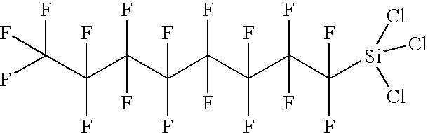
[Si](Cl)(Cl)(Cl)C(F)(F)C(F)(C(C(C(C(C(C(F)(F)F)(F)F)(F)F)(F)F)(F)F)(F)F)F
